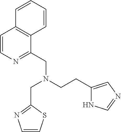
C1=CN=C(CN(CCC2=CN=CN2)CC2=NC=CS2)C2=C1C=CC=C2
